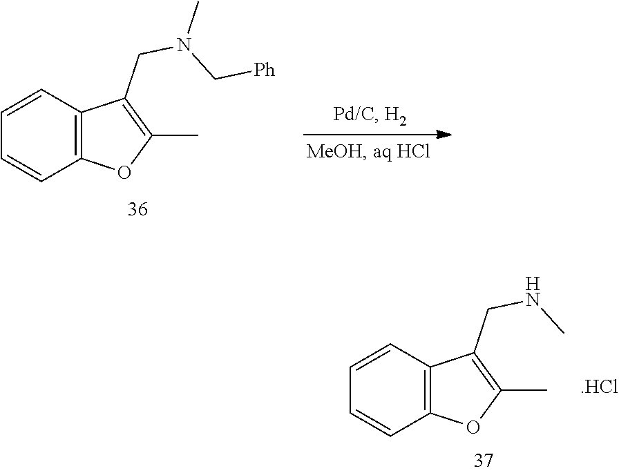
C12=C(C=CC=C1)C(CNC)=C(C)O2.[.HCl].C12=C(C=CC=C1)C(CN(C[Ph])C)=C(C)O2
